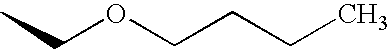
C(OCCCC)C
